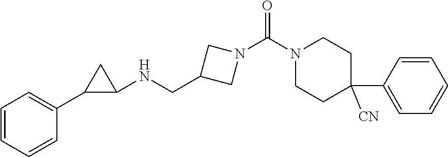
C1CC(C2=CC=CC=C2)([CN])CCN1C(N1CC(CNC2CC2C2=CC=CC=C2)C1)=O
